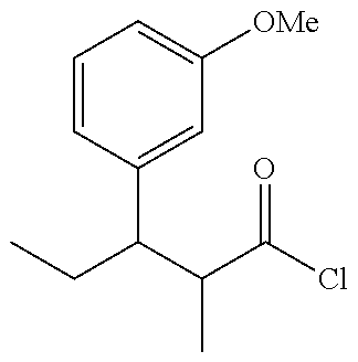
CCC(C(C(Cl)=O)C)C1=CC([OMe])=CC=C1
